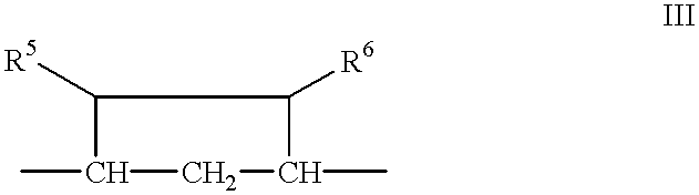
CC1C([R5])C([R6])C(C)C1
